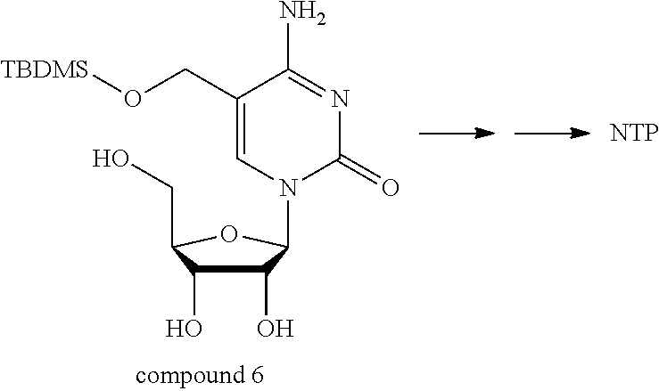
C1(O)C(O)C(CO)OC1N1C(=O)N=C(N)C(CO[TBDMS])=C1.[NTP]
